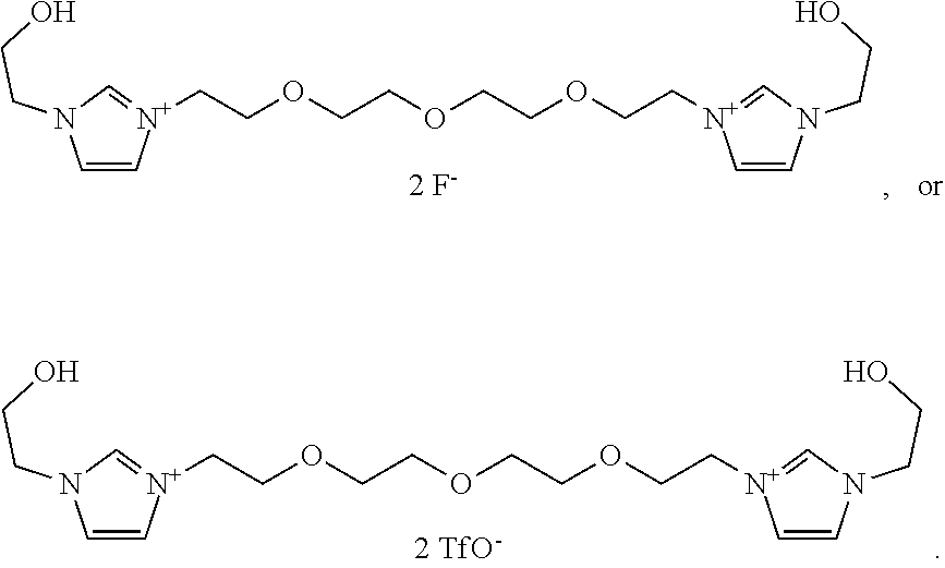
C1=C[N+](CCOCCOCCOCC[N+]2=CN(CCO)C=C2)=CN1CCO.C1=C[N+](CCOCCOCCOCC[N+]2=CN(CCO)C=C2)=CN1CCO
